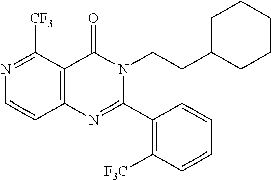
N1=C([CF3])C2=C(C=C1)N=C(C1=C([F3C])C=CC=C1)N(CCC1CCCCC1)C2=O
